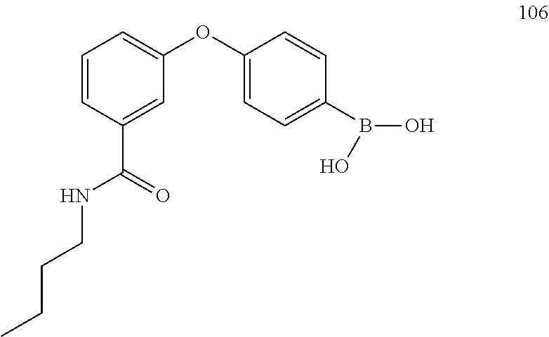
C1(OC2=CC=C(B(O)O)C=C2)=CC=CC(C(=O)NCCCC)=C1
